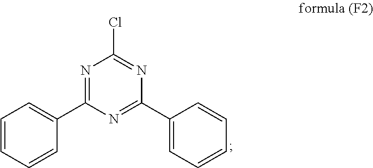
C1=CC=CC(C2=NC(Cl)=NC(C3=CC=CC=C3)=N2)=C1
